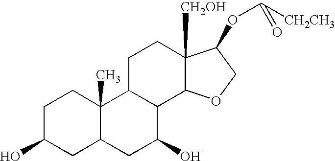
C1C(O)CC2C(C)(C1)C1C(C(O)C2)C2C([CH2OH])(CC1)C(OC([CH2CH3])=O)CO2
